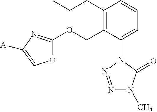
C1(CCC)=C(COC2=NC([A])=CO2)C(N2N=NN(C)C2=O)=CC=C1
